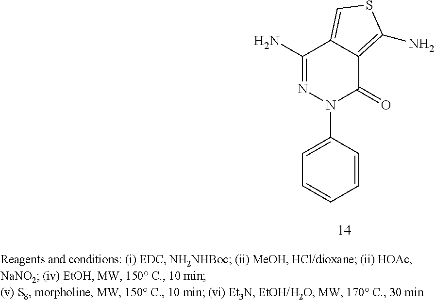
C1=CC(N2C(=O)C3=C(N)SC=C3C(N)=N2)=CC=C1
